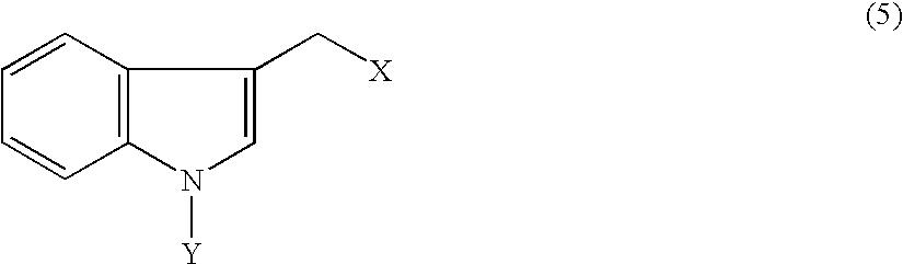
C1=CC=CC2=C1C(C[X])=CN2[Y]
